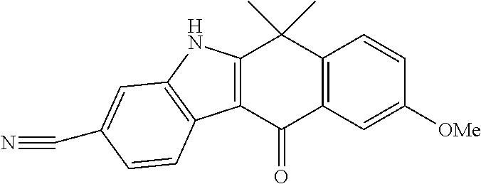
C12=C(C(=O)C3=C(C1(C)C)C=CC([OMe])=C3)C1=C(N2)C=C(C#N)C=C1
